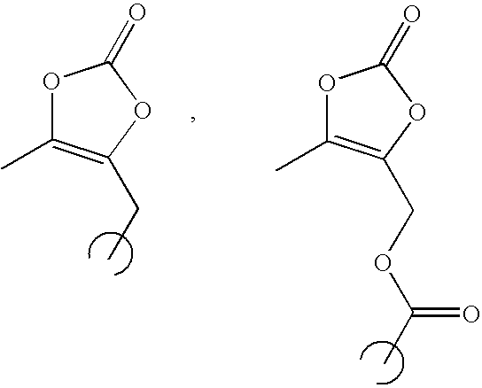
O1C(C)=C(CC)OC1=O.O1C(C)=C(COC(C)=O)OC1=O
